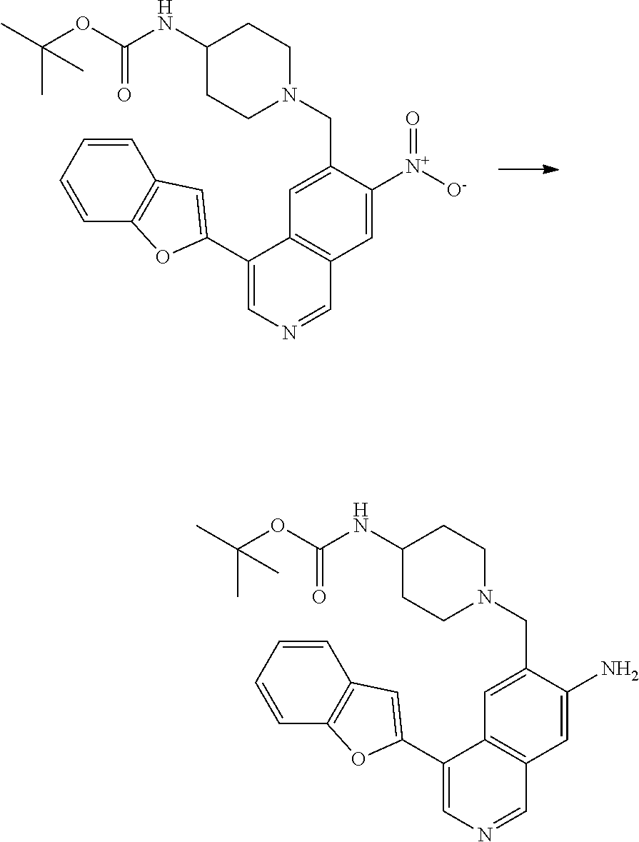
C1(C2=CC3=C(C=CC=C3)O2)=CN=CC2=C1C=C(CN1CCC(NC(OC(C)(C)C)=O)CC1)C([N+]([O-])=O)=C2.C1(C2=CC3=C(C=CC=C3)O2)=CN=CC2=C1C=C(CN1CCC(NC(OC(C)(C)C)=O)CC1)C(N)=C2
